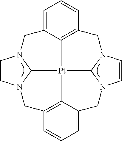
C12=C3C(=CC=C1)CN1C=CN4C1[Pt]31C3N(C=CN3C2)CC2=CC=CC(=C21)C4
